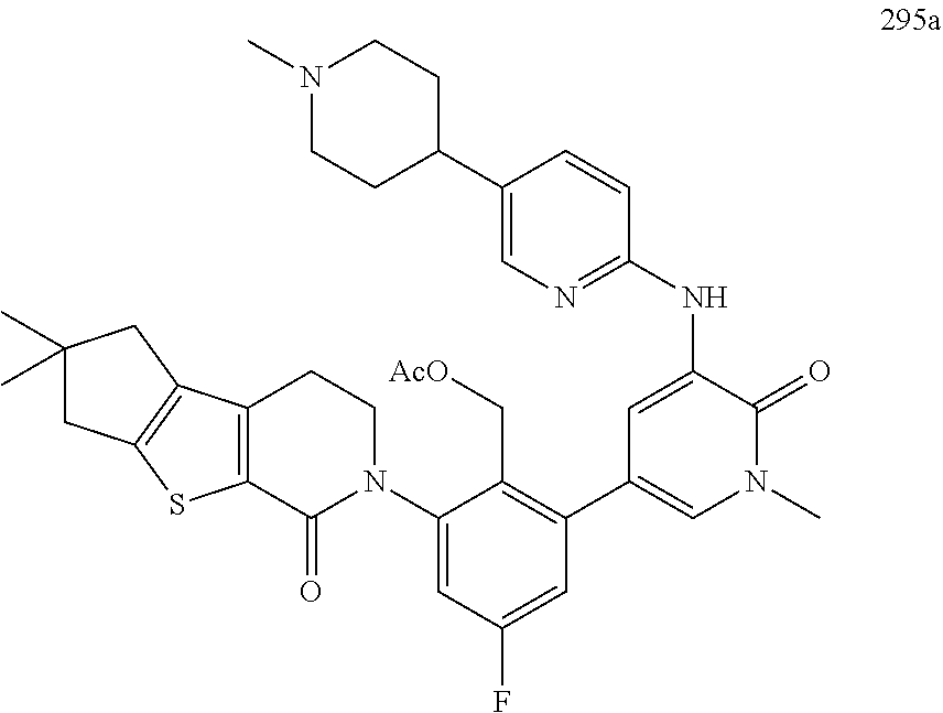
C1=C(N2CCC3=C(C2=O)SC2=C3CC(C)(C)C2)C(C[AcO])=C(C2=CN(C)C(=O)C(NC3=NC=C(C4CCN(C)CC4)C=C3)=C2)C=C1F
